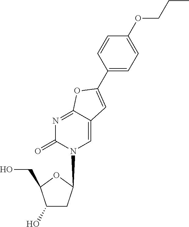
C1(C2=CC3=CN(C4CC(O)C(CO)O4)C(=O)N=C3O2)=CC=C(OCCC)C=C1
